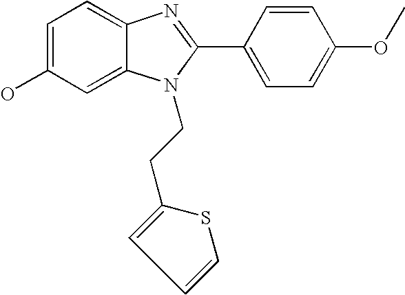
C1=C(O)C=C2C(=C1)N=C(C1=CC=C(OC)C=C1)N2CCC1=CC=CS1
